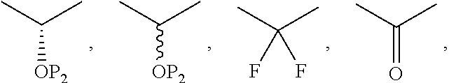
CC(C)=O.CC(C)(F)F.CC(C)[OP2].CC(C)[OP2]
